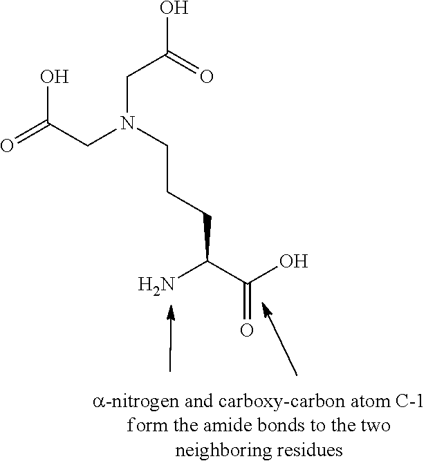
NC(C(O)=O)CCCN(CC(O)=O)CC(=O)O
